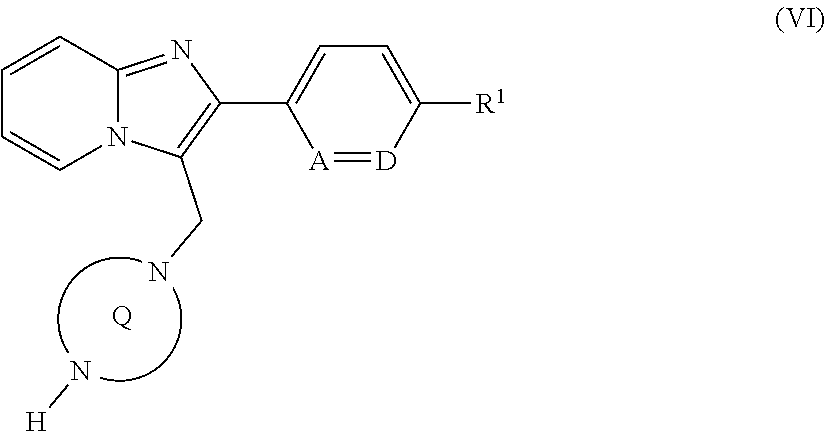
N[H].[Q].NCC1=C(C2=CC=C([R1])[D]=[A]2)N=C2N1C=CC=C2
